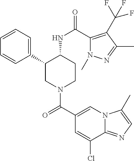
C1=CC=C(C2CN(C(C3=CN4C(=NC=C4C)C(Cl)=C3)=O)CCC2NC(=O)C2=C(C(F)(F)F)C(C)=NN2C)C=C1
